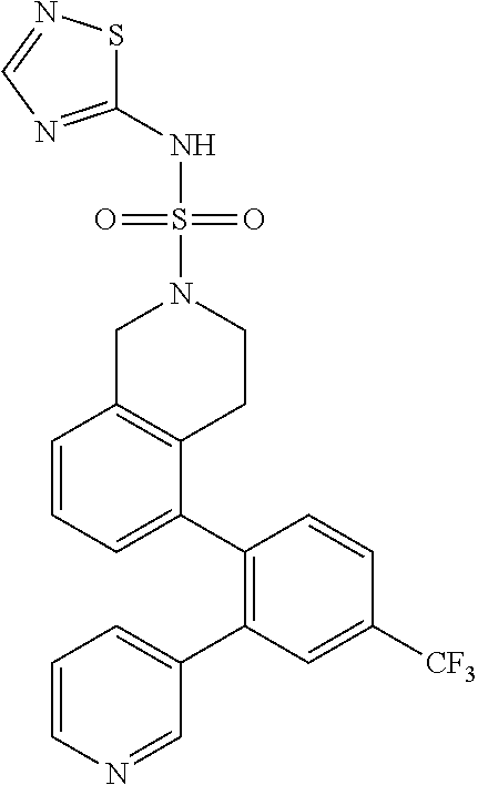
C1=CC=C(C2=C(C3=CC=CN=C3)C=C([CF3])C=C2)C2=C1CN(S(NC1=NC=NS1)(=O)=O)CC2
